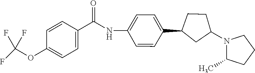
N(C(C1=CC=C(OC(F)(F)F)C=C1)=O)C1=CC=C(C2CC(N3C(C)CCC3)CC2)C=C1
